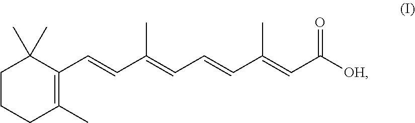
C1CCC(C)=C(C=CC(=CC=CC(=CC([OH])=O)C)C)C1(C)C
